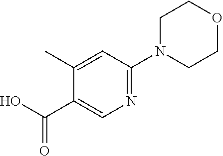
N1=C(N2CCOCC2)C=C(C)C(C(O)=O)=C1
